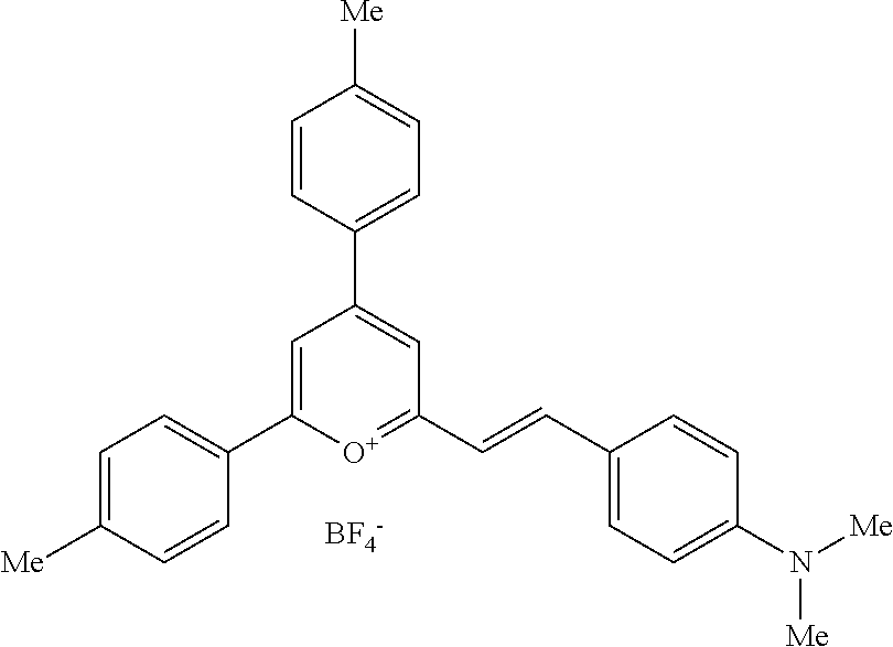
[BF4-].C1=C(C2=CC=C([Me])C=C2)[O+]=C(C=CC2=CC=C(N([Me])[Me])C=C2)C=C1C1=CC=C([Me])C=C1
